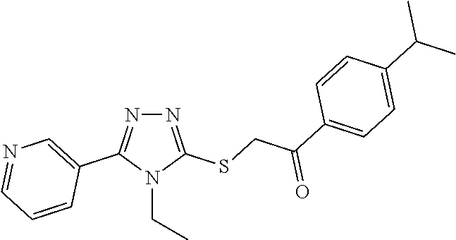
N1=C(SCC(C2=CC=C(C(C)C)C=C2)=O)N(CC)C(C2=CN=CC=C2)=N1
